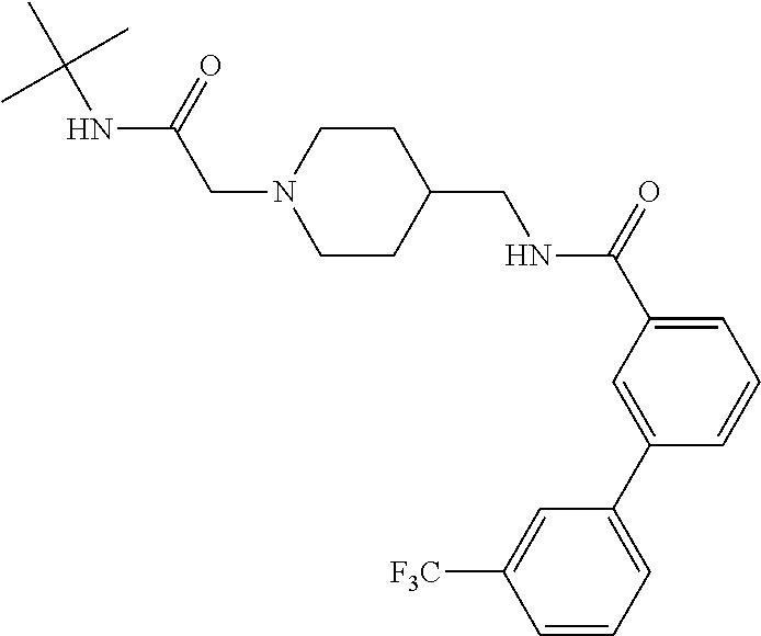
CC(NC(CN1CCC(CNC(C2=CC=CC(C3=CC=CC([F3C])=C3)=C2)=O)CC1)=O)(C)C
